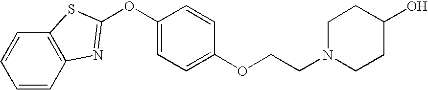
C12=C(C=CC=C1)N=C(OC1=CC=C(OCCN3CCC(O)CC3)C=C1)S2
